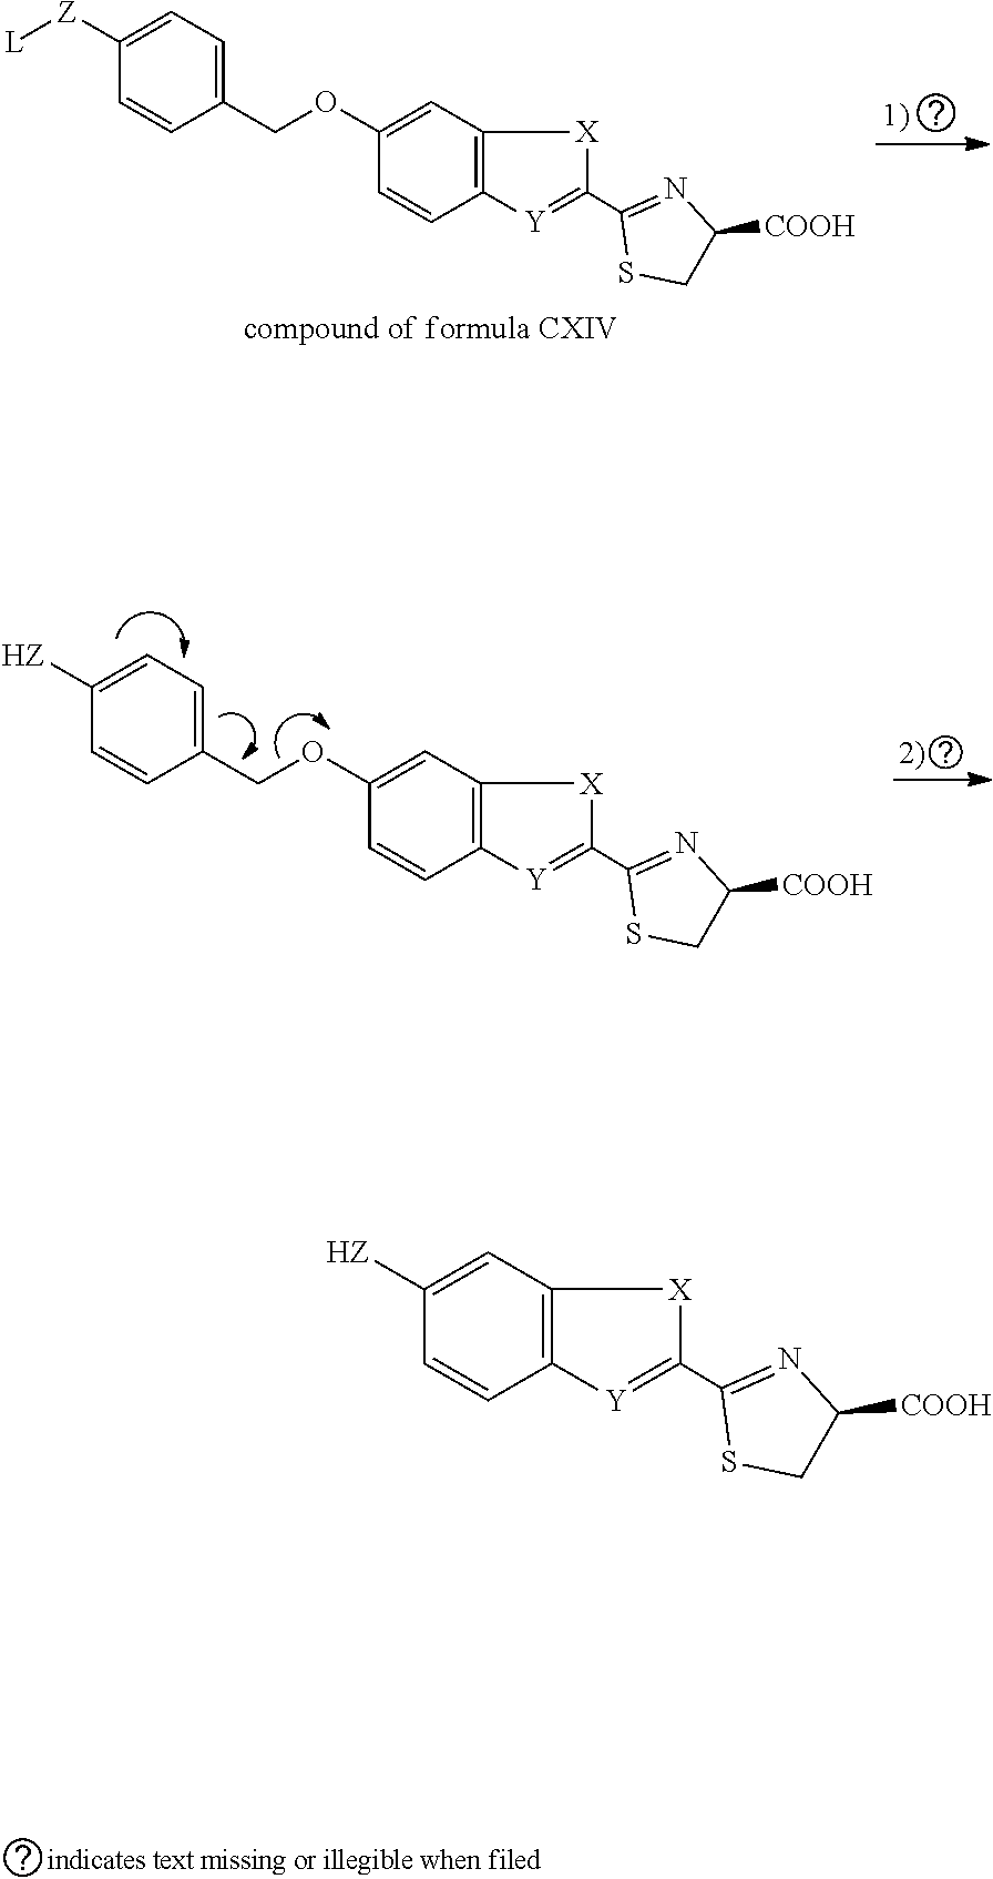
C1(OCC2=CC=C([Z][L])C=C2)=CC2=C(C=C1)[Y]=C(C1=NC([COOH])CS1)[X]2.C1(OCC2=CC=C([HZ])C=C2)=CC2=C(C=C1)[Y]=C(C1=NC([COOH])CS1)[X]2.C1([HZ])=CC2=C(C=C1)[Y]=C(C1=NC([COOH])CS1)[X]2
